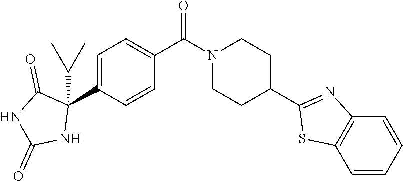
C1=C(C2(C(C)C)C(=O)NC(=O)N2)C=CC(C(=O)N2CCC(C3=NC4=C(S3)C=CC=C4)CC2)=C1
